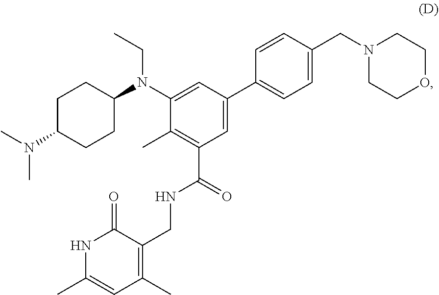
N(CC)(C1=CC(C2=CC=C(CN3CCOCC3)C=C2)=CC(C(NCC2=C(C)C=C(C)NC2=O)=O)=C1C)C1CCC(N(C)C)CC1
